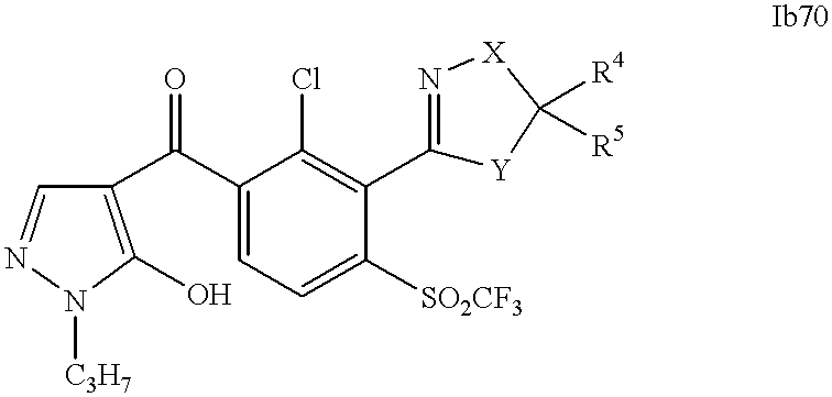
C1(C(C2=C(O)N([C3H7])N=C2)=O)=CC=C([SO2CF3])C(C2=N[X]C([R4])([R5])[Y]2)=C1Cl
